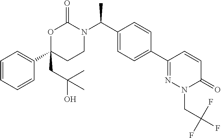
C1=CC=CC(C2(CC(C)(O)C)CCN(C(C3=CC=C(C4=NN(CC(F)(F)F)C(=O)C=C4)C=C3)C)C(=O)O2)=C1
